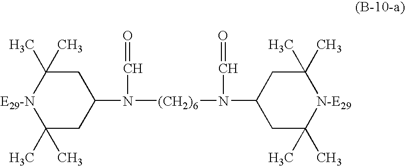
C1(C)(C)CC(N([(CH2)6]N(C2CC(C)(C)[N-E29]C(C)(C)C2)C=O)C=O)CC(C)(C)[E29-N]1
